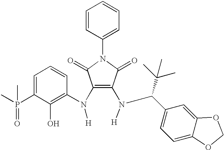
CP(C1=CC=CC(N(C2=C(N(C(C3=CC=C4C(=C3)OCO4)C(C)(C)C)[H])C(=O)N(C3=CC=CC=C3)C2=O)[H])=C1O)(=O)C
